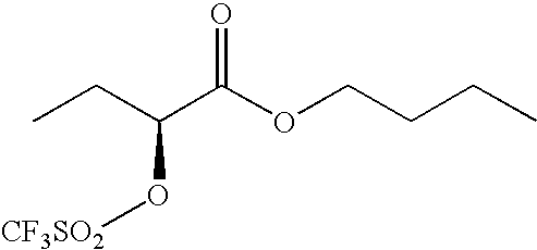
C(C(C(OCCCC)=O)O[CF3SO2])C
